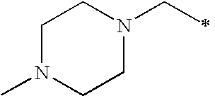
C1N(C)CCN(CC)C1
